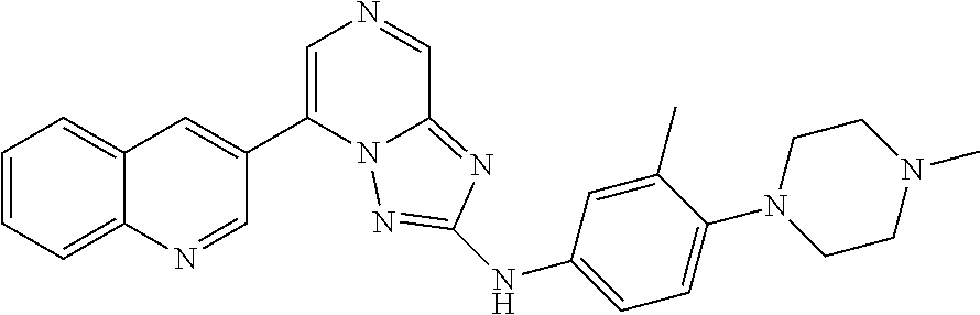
C1(C2=CN=CC3=NC(NC4=CC=C(N5CCN(C)CC5)C(C)=C4)=NN23)=CC2=CC=CC=C2N=C1
